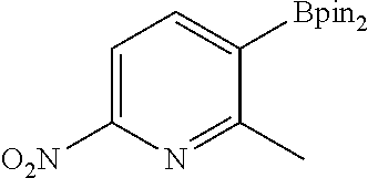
C1=C([O2N])N=C(C)C([Bpin2])=C1
